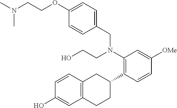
C1(O)=CC2=C(C=C1)CC(C1=C(N(CC3=CC=C(OCCN(C)C)C=C3)CCO)C=C([OMe])C=C1)CC2
